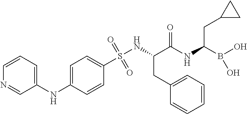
O=S(NC(C(NC(B(O)O)CC1CC1)=O)CC1=CC=CC=C1)(=O)C1=CC=C(NC2=CC=CN=C2)C=C1
